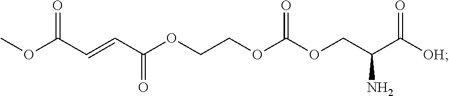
COC(C=CC(OCCOC(OCC(C([OH])=O)N)=O)=O)=O
